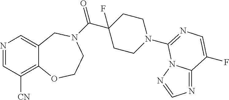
N1=CC([CN])=C2C(=C1)CN(C(C1(F)CCN(C3=NC=C(F)C4=NC=NN43)CC1)=O)CCO2
